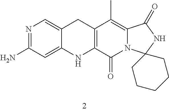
C12=C(C(=O)N3C(=C1C)C(=O)NC31CCCCC1)NC1=CC(N)=NC=C1C2
